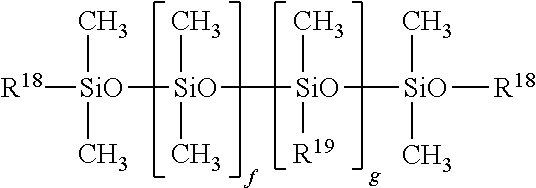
[R18][SiO](C)(C)[SiO](C)(C)[SiO](C)([R19])[SiO]([R18])(C)C
